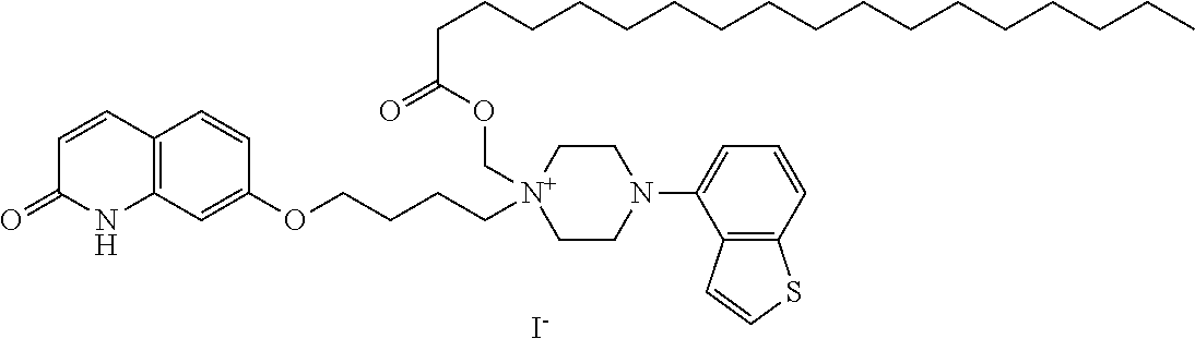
C1=CC2=C(NC1=O)C=C(OCCCC[N+]1(COC(CCCCCCCCCCCCCCCCC)=O)CCN(C3=CC=CC4=C3C=CS4)CC1)C=C2.[I-]
